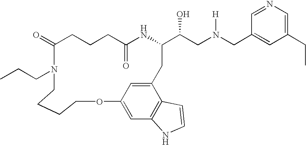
C1C(=O)NC(C(CN(CC2=CC(CC)=CN=C2)[H])O)CC2=CC(=CC3=C2C=CN3)OCCCCN(CCC)C(=O)CC1
